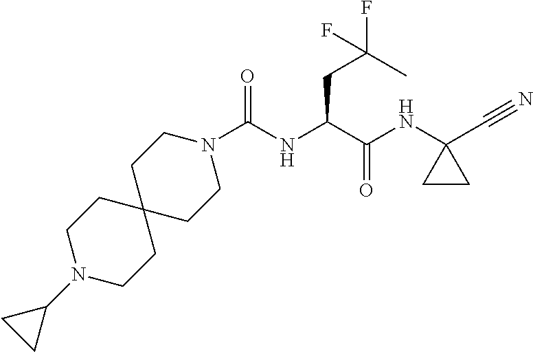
C(NC(C(NC1(C#N)CC1)=O)CC(F)(C)F)(N1CCC2(CC1)CCN(C1CC1)CC2)=O
